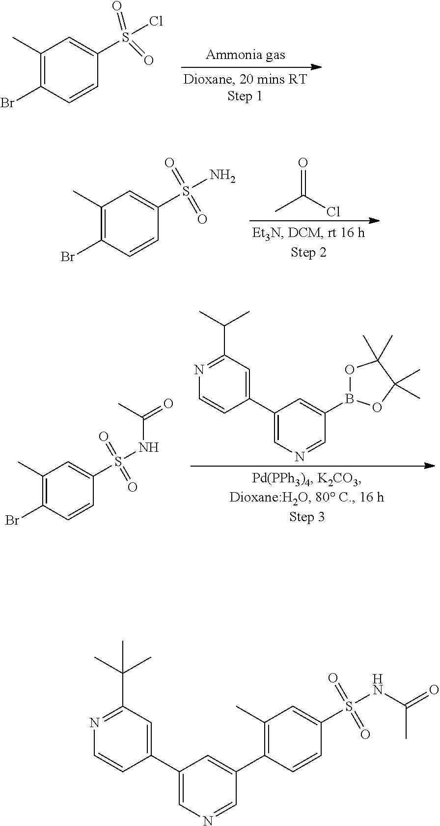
C1(C)=C(Br)C=CC(S(Cl)(=O)=O)=C1.C1(C)=C(Br)C=CC(S(N)(=O)=O)=C1.CC(Cl)=O.C1(C)=C(Br)C=CC(S(NC(=O)C)(=O)=O)=C1.N1=C(C(C)C)C=C(C2=CN=CC(B3OC(C)(C)C(C)(C)O3)=C2)C=C1.N1=C(C(C)(C)C)C=C(C2=CN=CC(C3=C(C)C=C(S(NC(=O)C)(=O)=O)C=C3)=C2)C=C1
